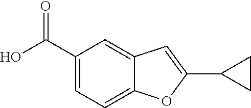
C1=C(C(O)=O)C=C2C(=C1)OC(C1CC1)=C2
